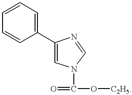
C1(C2=CC=CC=C2)=CN(C(=O)O[C2H5])C=N1
